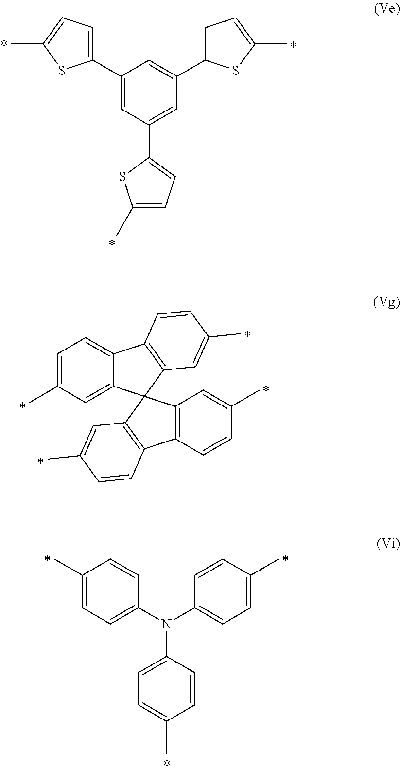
C1(C2=CC=C(C)S2)=CC(C2=CC=C(C)S2)=CC(C2=CC=C(C)S2)=C1.C1=C(C)C=C2C(=C1)C1=C(C=C(C)C=C1)C21C2=C(C=CC(C)=C2)C2=C1C=C(C)C=C2.C1(N(C2=CC=C(C)C=C2)C2=CC=C(C)C=C2)=CC=C(C)C=C1
